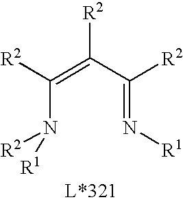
C(N([R2])[R1])(=C(C(=N[R1])[R2])[R2])[R2]
